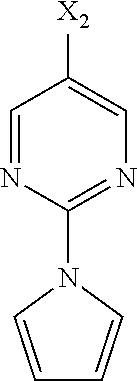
N1=C(N2C=CC=C2)N=CC([X2])=C1
